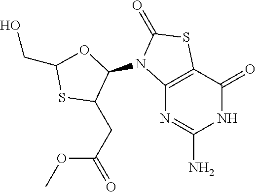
N1C(=O)C2=C(N=C1N)N(C1OC(CO)SC1CC(=O)OC)C(=O)S2
